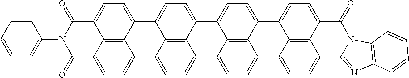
C12=C3C4=CC=C1C1=CC=C5C6=C1C(=CC=C6C(=O)N(C1=CC=CC=C1)C5=O)C2=CC=C3C1=CC=C2C3=C1C4=CC=C3C1=CC=C3C4=C1C2=CC=C4C1=NC2=C(N1C3=O)C=CC=C2
